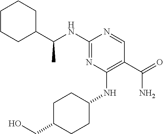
C1CCC(C(NC2=NC(NC3CCC(CO)CC3)=C(C(=O)N)C=N2)C)CC1
